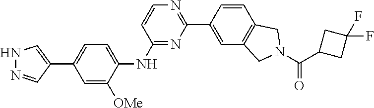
C1=C(C2=NC=CC(NC3=CC=C(C4=CNN=C4)C=C3[OMe])=N2)C=CC2=C1CN(C(C1CC(F)(F)C1)=O)C2
